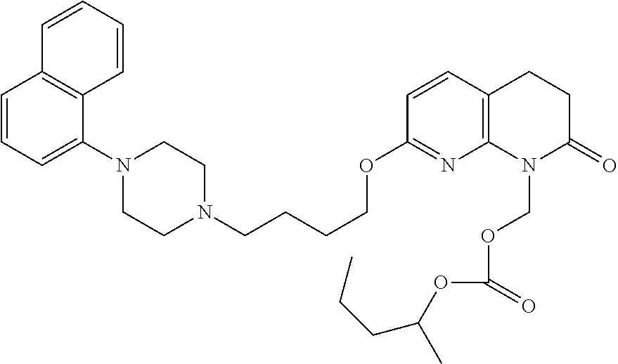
C1=CC=C(N2CCN(CCCCOC3=NC4=C(C=C3)CCC(=O)N4COC(OC(CCC)C)=O)CC2)C2=C1C=CC=C2
